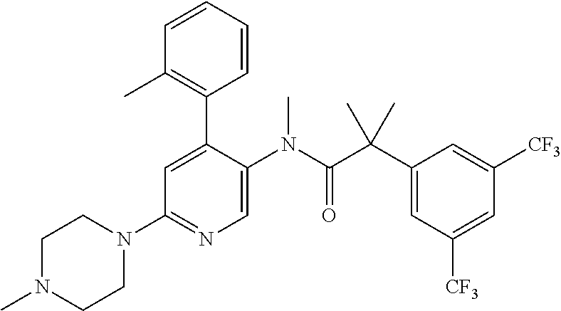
C1([CF3])=CC(C(C(N(C2=CN=C(N3CCN(C)CC3)C=C2C2=C(C)C=CC=C2)C)=O)(C)C)=CC([CF3])=C1
